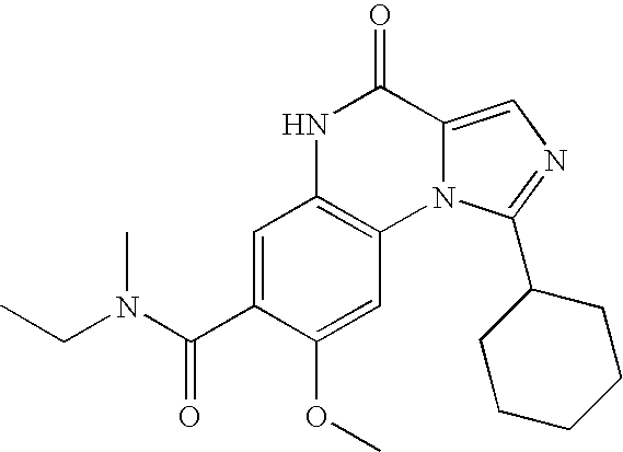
C1=C(C(N(CC)C)=O)C(OC)=CC2=C1NC(=O)C1=CN=C(C3CCCCC3)N21
